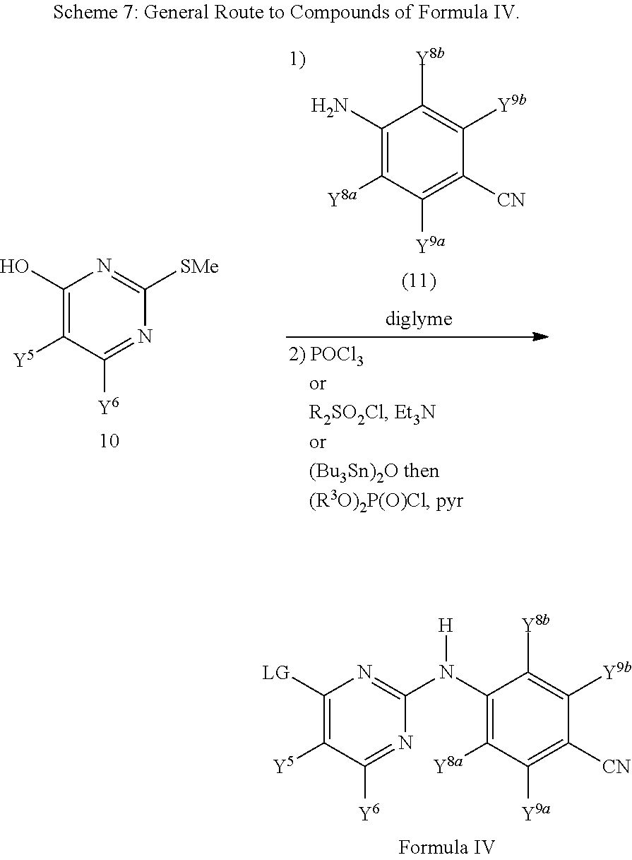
C1([LG])=C([Y5])C([Y6])=NC(N(C2=C([Y8a])C([Y9a])=C([CN])C([Y9b])=C2[Y8b])[H])=N1.C1(O)=C([Y5])C([Y6])=NC([SMe])=N1.C1(N)=C([Y8a])C([Y9a])=C([CN])C([Y9b])=C1[Y8b]
